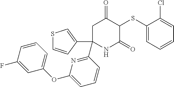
C1(SC2C(=O)CC(C3=NC(OC4=CC=CC(F)=C4)=CC=C3)(C3=CSC=C3)NC2=O)=CC=CC=C1Cl
